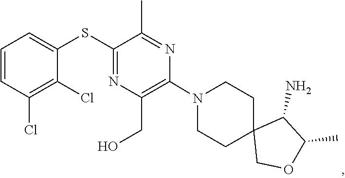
C1CN(C2=C(CO)N=C(SC3=CC=CC(Cl)=C3Cl)C(C)=N2)CCC12COC(C)C2N
